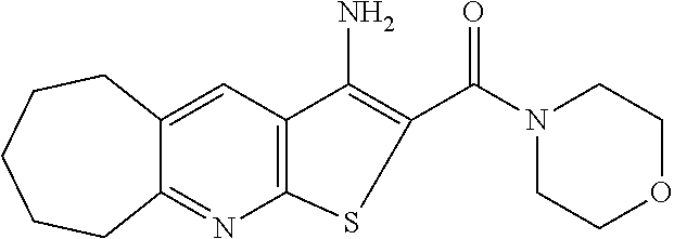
C12=C(C=C3C(=N1)CCCCC3)C(N)=C(C(N1CCOCC1)=O)S2
